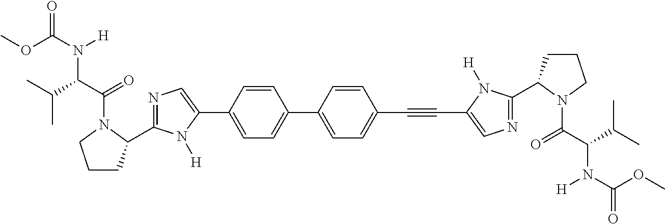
C1=CC(C#CC2=CN=C(C3CCCN3C(C(C(C)C)N(C(OC)=O)[H])=O)N2[H])=CC=C1C1=CC=C(C2=CN=C(C3CCCN3C(C(C(C)C)N(C(OC)=O)[H])=O)N2[H])C=C1
